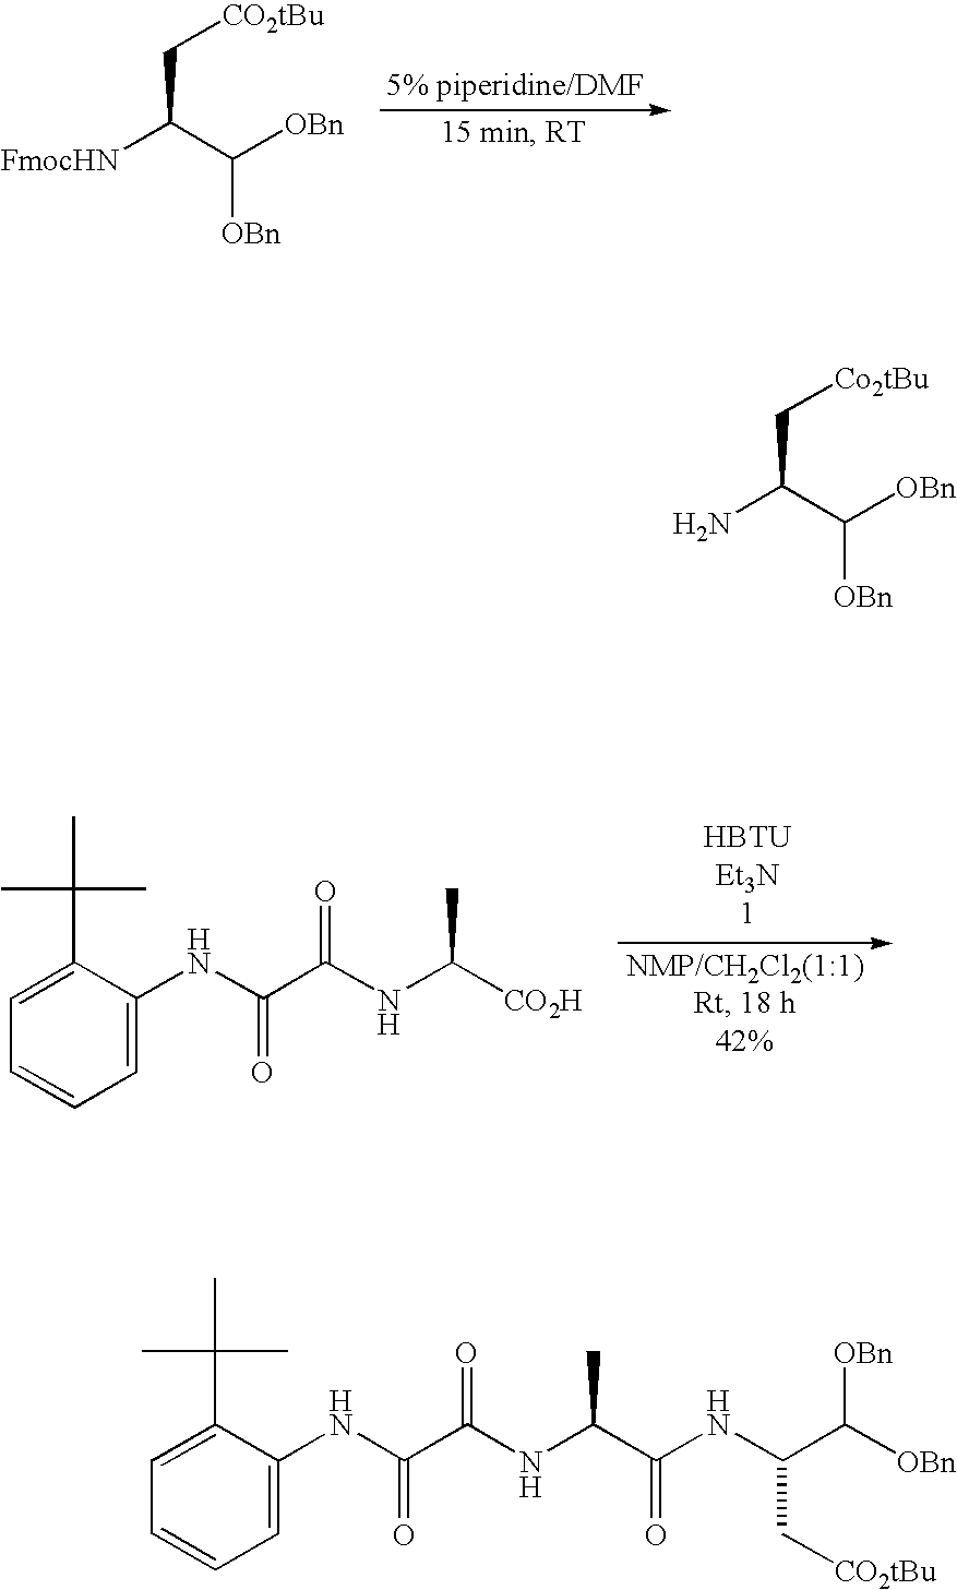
[FmocHN]C(C([OBn])[OBn])C[CO2tBu].C1=C(NC(C(NC([CO2H])C)=O)=O)C(C(C)(C)C)=CC=C1.NC(C([OBn])[OBn])C[Co2tBu].C1=C(NC(C(NC(C(NC(C([OBn])[OBn])C[CO2tBu])=O)C)=O)=O)C(C(C)(C)C)=CC=C1
